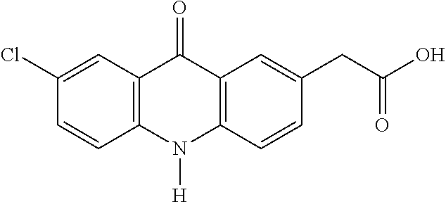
C12=C(N([H])C3=C(C1=O)C=C(Cl)C=C3)C=CC(CC(O)=O)=C2
